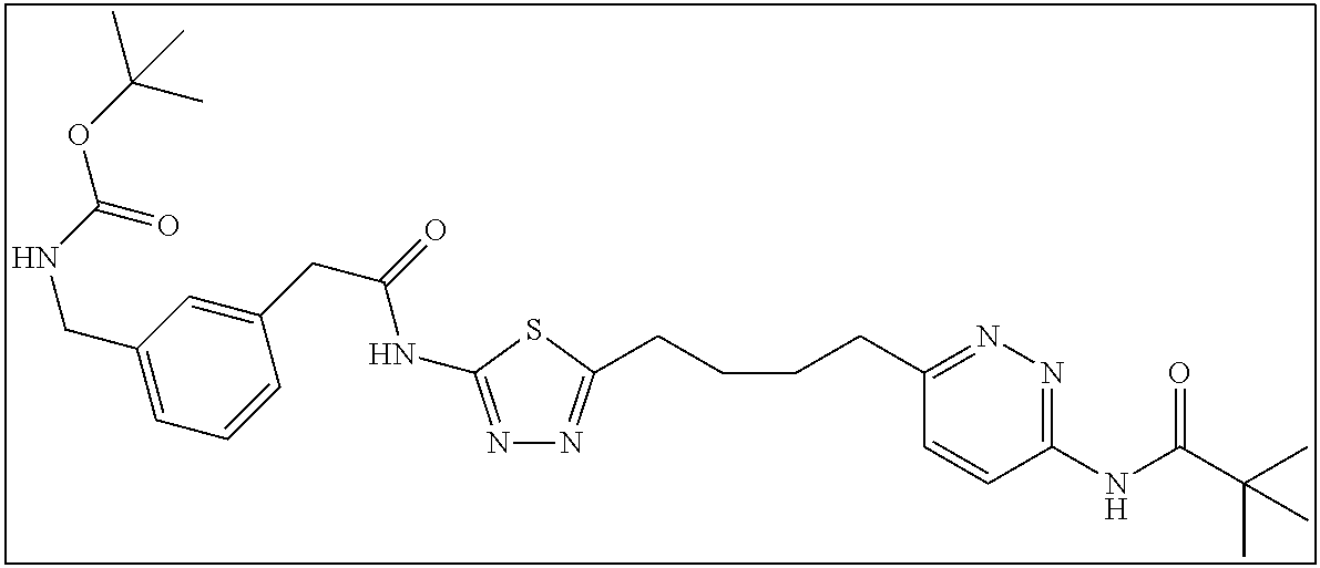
N1=C(NC(CC2=CC(CNC(OC(C)(C)C)=O)=CC=C2)=O)SC(CCCCC2=NN=C(NC(C(C)(C)C)=O)C=C2)=N1
